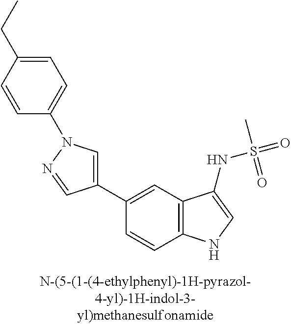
C1(C2=CN(C3=CC=C(CC)C=C3)N=C2)=CC2=C(C=C1)NC=C2NS(=O)(C)=O
